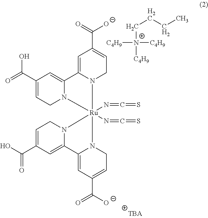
C1(C(=O)O)=CCN2C(=C1)C1=CC(C(=O)[O-])=CCN1[Ru]21(N=C=S)(N=C=S)N2CC=C(C(O)=O)C=C2C2=CC(C([O-])=O)=CCN21.[C4H9][N+]([C4H9])([C4H9])CCCC
